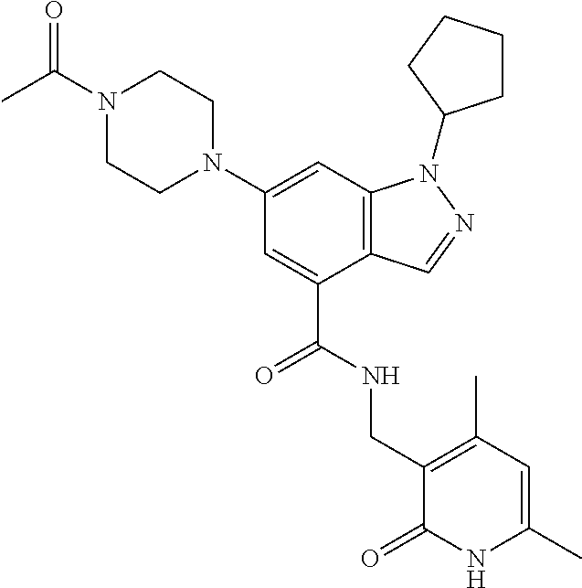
C12=C(C=C(N3CCN(C(C)=O)CC3)C=C1C(NCC1=C(C)C=C(C)NC1=O)=O)N(C1CCCC1)N=C2
